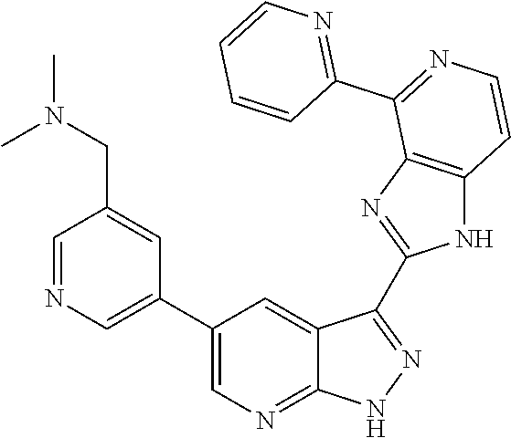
C1=NC=C(C2=CN=C3C(=C2)C(C2=NC4=C(N2)C=CN=C4C2=NC=CC=C2)=NN3)C=C1CN(C)C
